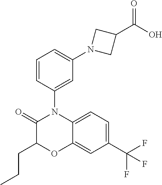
C1=CC(N2C(=O)C(CCC)OC3=CC(C(F)(F)F)=CC=C23)=CC(N2CC(C(O)=O)C2)=C1
